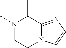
N1(C)CCN2C(=NC=C2)C1C
